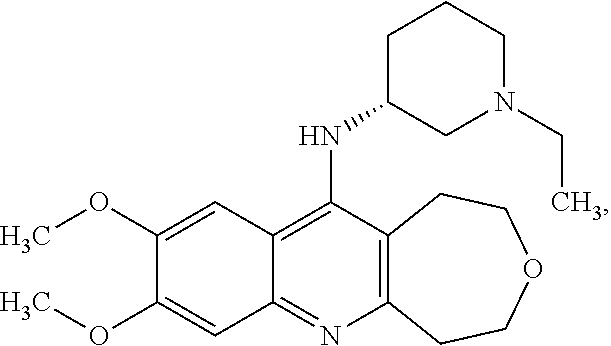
C12=C(N=C3C(=C1NC1CN(CC)CCC1)C=C(OC)C(OC)=C3)CCOCC2
